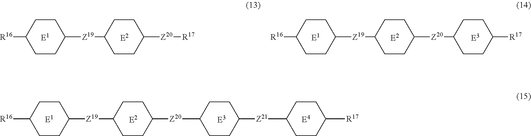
C1([R16])CCC([Z19]C2CCC([Z20][R17])CC2)CC1.C1([R16])CCC([Z19]C2CCC([Z20]C3CCC([R17])CC3)CC2)CC1.C1([R16])CCC([Z19]C2CCC([Z20]C3CCC([Z21]C4CCC([R17])CC4)CC3)CC2)CC1
